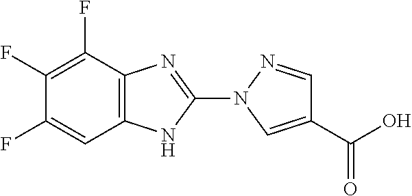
C1(F)=C(F)C2=C(NC(N3C=C(C(=O)O)C=N3)=N2)C=C1F
